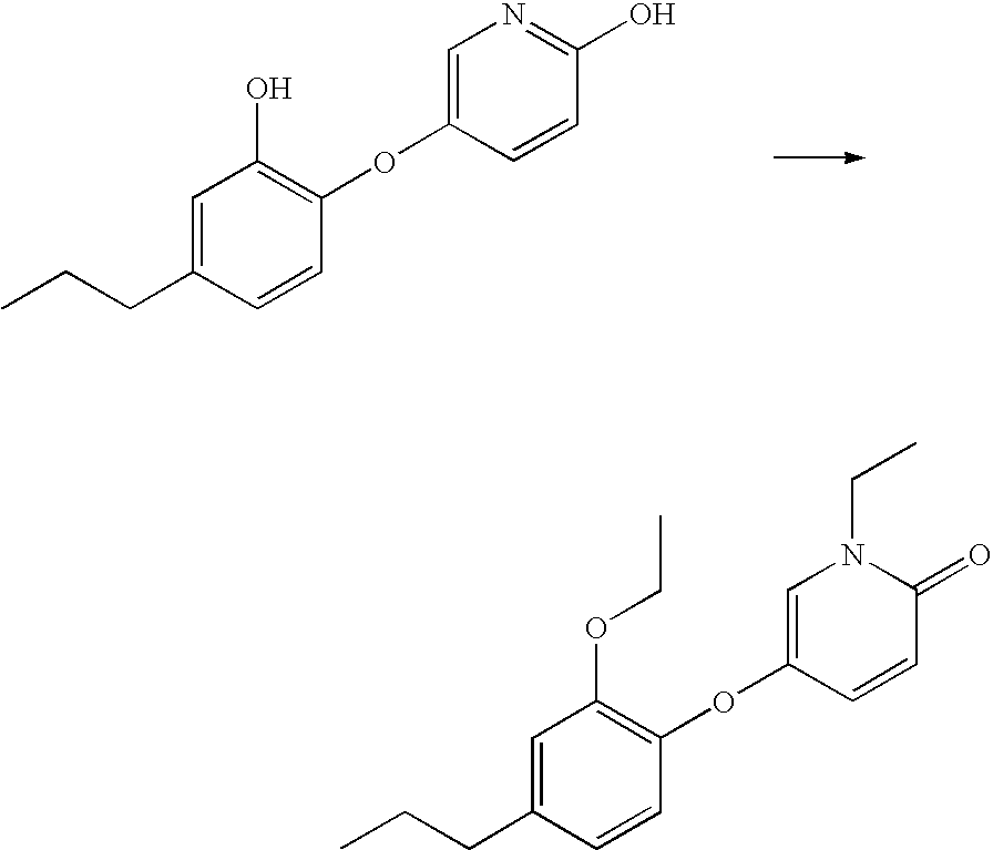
C1=C(CCC)C=CC(OC2=CN(CC)C(=O)C=C2)=C1OCC.C1=C(CCC)C=CC(OC2=CN=C(O)C=C2)=C1O
